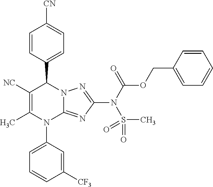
C1=CC(C2C([NC])=C(C)N(C3=CC=CC([CF3])=C3)C3=NC(N(C(=O)OCC4=CC=CC=C4)S(=O)(C)=O)=NN23)=CC=C1[CN]
